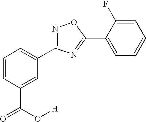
C1=CC=C(C2=NOC(C3=CC=CC=C3F)=N2)C=C1C(O[H])=O
